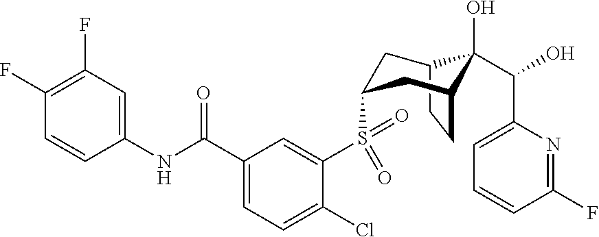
C1(F)=C(F)C=C(NC(C2=CC=C(Cl)C(S(=O)(=O)C3CC4C(O)(C(C5=CC=CC(F)=N5)O)C(CC4)C3)=C2)=O)C=C1
